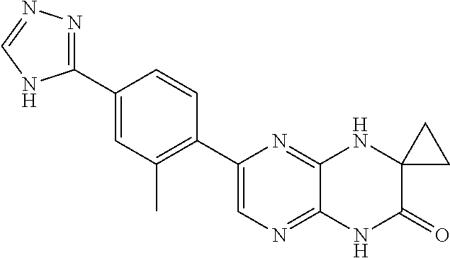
C1(C2=NN=CN2)=CC(C)=C(C2=CN=C3C(=N2)NC2(C(=O)N3)CC2)C=C1
